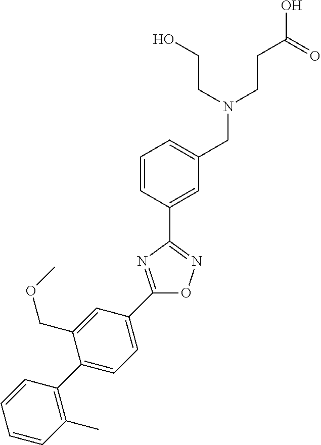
C1=CC(C2=NOC(C3=CC=C(C4=C(C)C=CC=C4)C(COC)=C3)=N2)=CC(CN(CCC(O)=O)CCO)=C1
